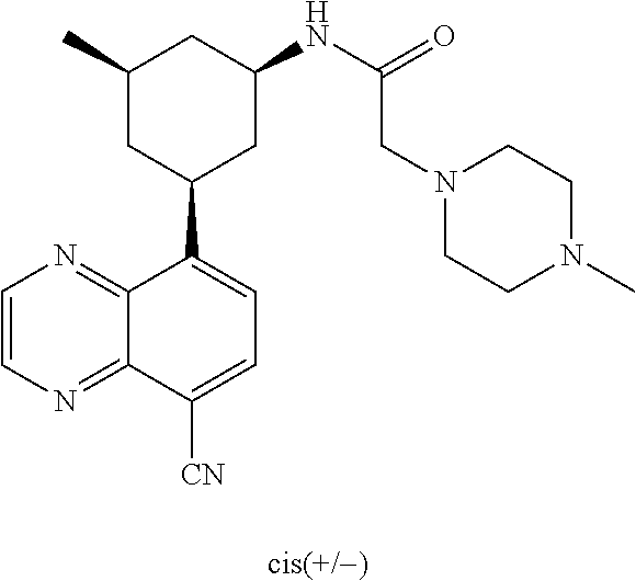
C1=CN=C2C(=N1)C(C1CC(NC(CN3CCN(C)CC3)=O)CC(C)C1)=CC=C2[CN]
